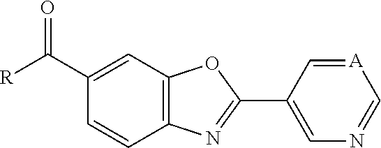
[R]C(C1=CC2=C(N=C(C3=CN=C[A]=C3)O2)C=C1)=O
